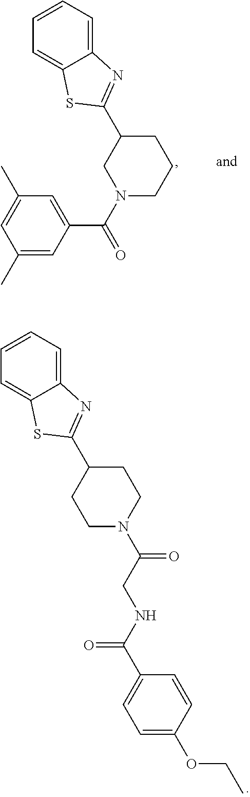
C12=CC=CC=C1SC(C1CCN(C(CNC(C3=CC=C(OCC)C=C3)=O)=O)CC1)=N2.C12=CC=CC=C1SC(C1CN(C(=O)C3=CC(C)=CC(C)=C3)CCC1)=N2
